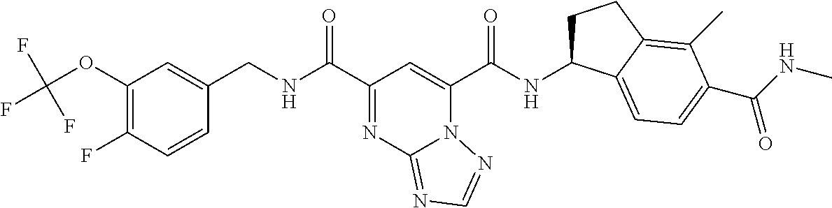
C1(OC(F)(F)F)=C(F)C=CC(CNC(C2=NC3=NC=NN3C(C(NC3CCC4=C(C)C(C(NC)=O)=CC=C34)=O)=C2)=O)=C1
